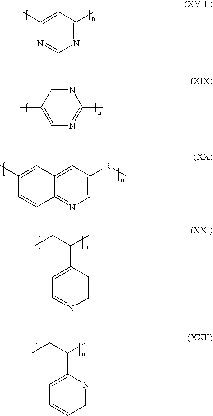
C1(C)=CC(C)=NC=N1.C1=C(C)C=NC(C)=N1.C1(C)=CC2=CC([R]C)=CN=C2C=C1.C1=C(C(CC)C)C=CN=C1.C1=C(C(CC)C)N=CC=C1
